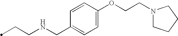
C(CNCC1=CC=C(OCCN2CCCC2)C=C1)C
